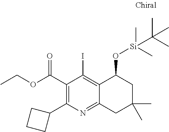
C(C1=C(C2CCC2)N=C2C(=C1I)C(O[Si](C)(C)C(C)(C)C)CC(C)(C)C2)(=O)OCC
